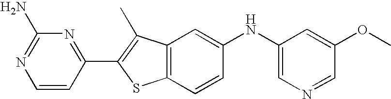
C1=CC(C2=C(C)C3=C(S2)C=CC(NC2=CN=CC(OC)=C2)=C3)=NC(N)=N1
